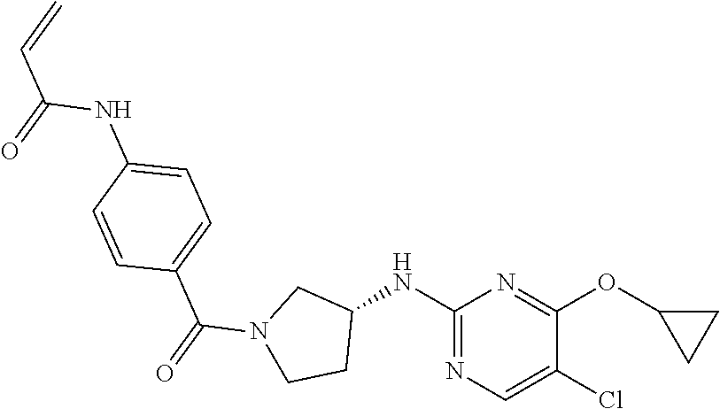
C1(NC2CN(C(=O)C3=CC=C(NC(=O)C=C)C=C3)CC2)=NC=C(Cl)C(OC2CC2)=N1
